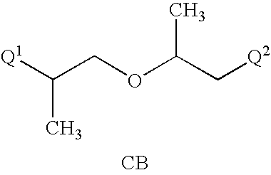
[Q1]C(COC(C[Q2])C)C.[CB]
